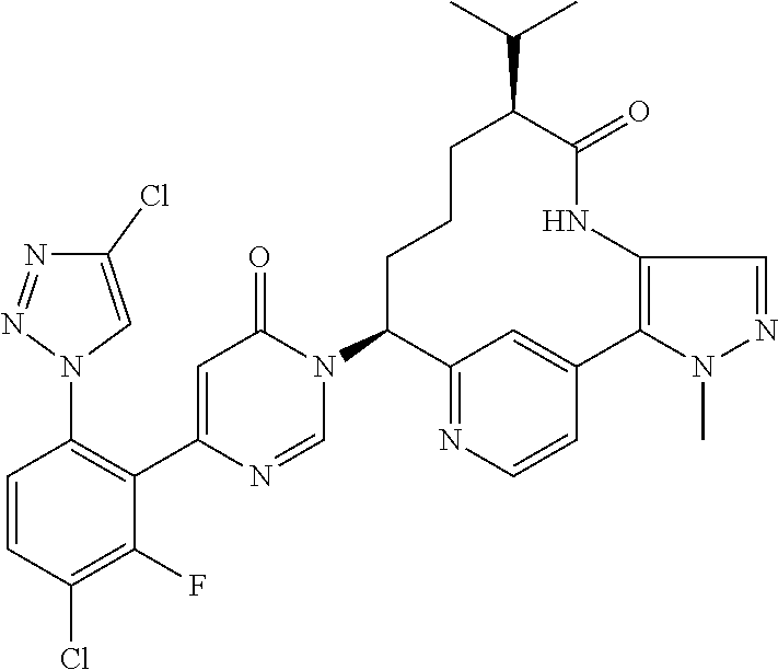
C1=C(C2=C(N3C=C(Cl)N=N3)C=CC(Cl)=C2F)N=CN(C2C3=NC=CC(=C3)C3=C(C=NN3C)NC(=O)C(C(C)C)CCC2)C1=O
